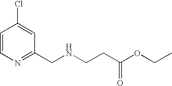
ClC1=CC(CNCCC(OCC)=O)=NC=C1
